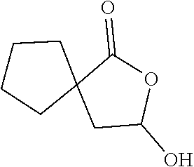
C1CCC2(C1)CC(O)OC2=O
